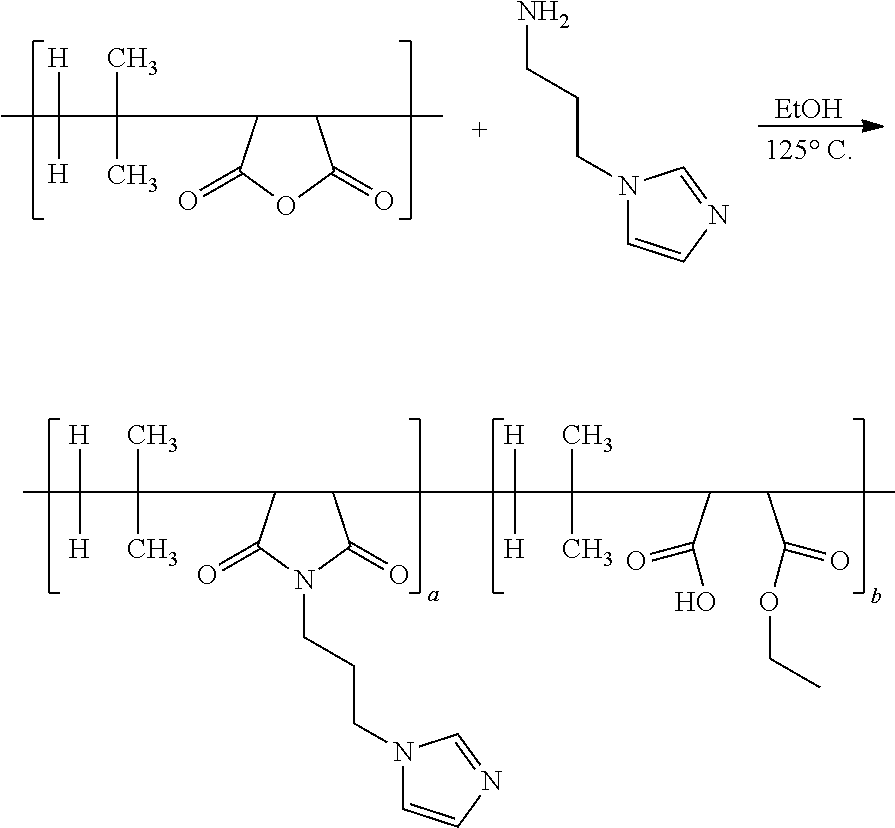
C1(CC(C(C(C(C)C(=O)OCC)C(=O)O)(C)C)([H])[H])C(C(C(C)([H])[H])(C)C)C(=O)N(CCCN2C=CN=C2)C1=O.C1(C)C(C(C(C)([H])[H])(C)C)C(=O)OC1=O.[EtOH].N1(CCCN)C=CN=C1
